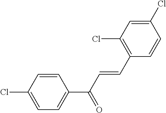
C1=C(Cl)C=CC(C(C=CC2=C(Cl)C=C(Cl)C=C2)=O)=C1
